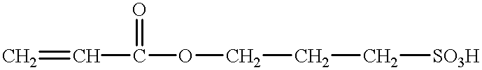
C(OCCC[SO3H])(=O)C=C
